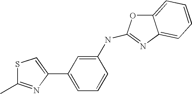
C1(C)=NC(C2=CC=CC(NC3=NC4=CC=CC=C4O3)=C2)=CS1
